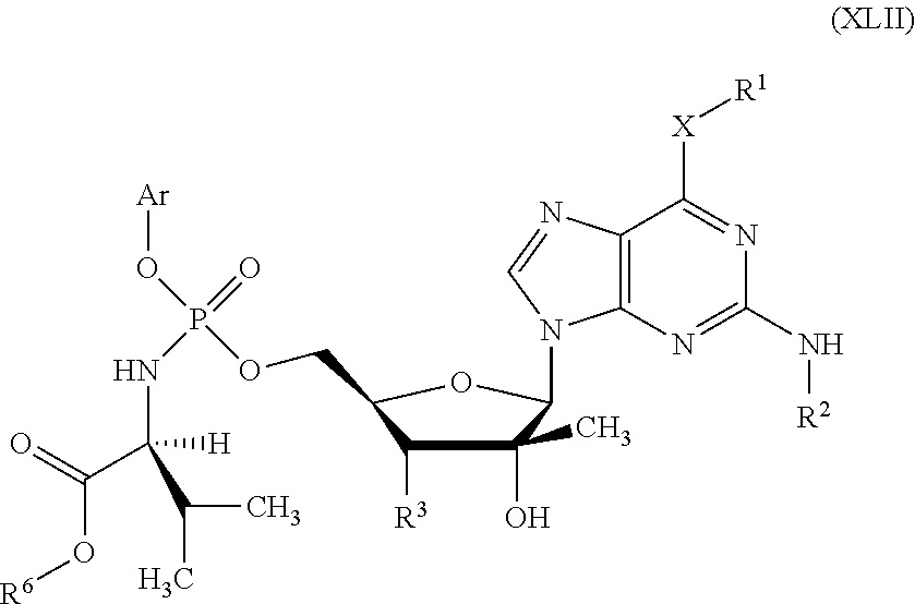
C1(O)(C)C([R3])C(COP(O[Ar])(=O)NC(C(O[R6])=O)([H])C(C)C)OC1N1C2=C(N=C1)C([X][R1])=NC(N[R2])=N2
